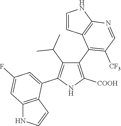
C1(C2=C([CF3])C=NC3=C2C=CN3)=C([COOH])NC(C2=CC(F)=CC3=C2C=CN3)=C1C(C)C
